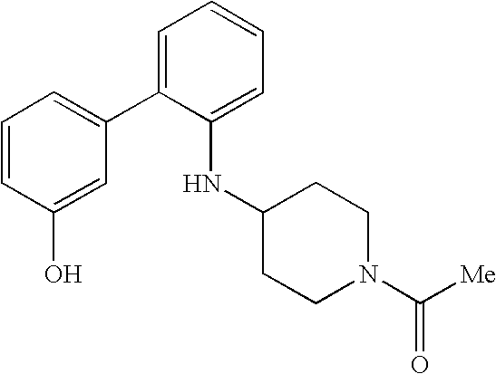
C1=C(C2=CC=CC(O)=C2)C(NC2CCN(C(=O)[Me])CC2)=CC=C1
